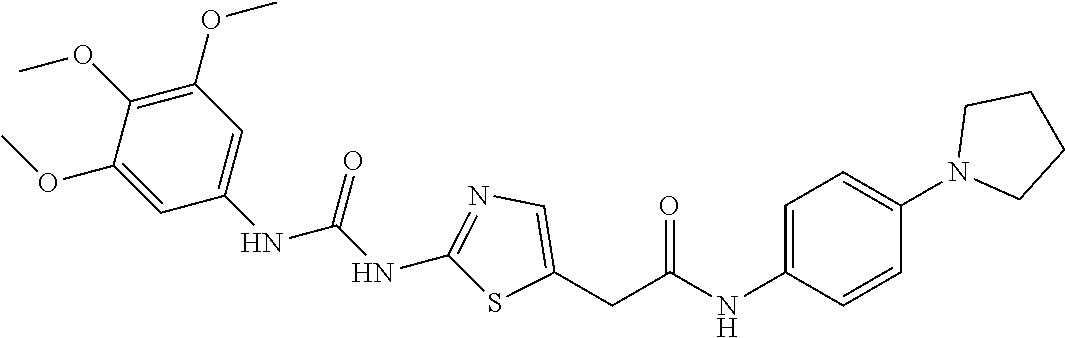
C1(OC)=C(OC)C=C(NC(NC2=NC=C(CC(NC3=CC=C(N4CCCC4)C=C3)=O)S2)=O)C=C1OC
